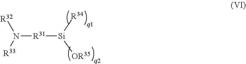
N([R31][Si]([OR35])[R34])([R33])[R32]
